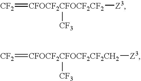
[CF2]=[CFOCF2CFOCF2CF2]([Z3])[CF3].[CF2]=[CFOCF2CFOCF2CF2CH2]([CF3])[Z3]
